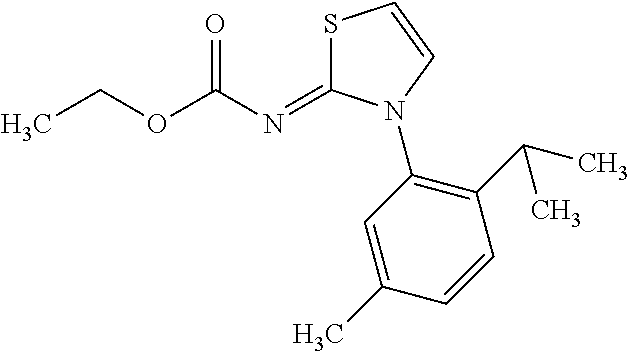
S1C(=NC(OCC)=O)N(C2=C(C(C)C)C=CC(C)=C2)C=C1
